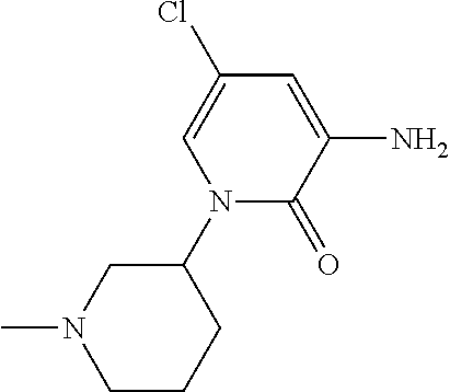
N1(C2CN(C)CCC2)C(=O)C(N)=CC(Cl)=C1
